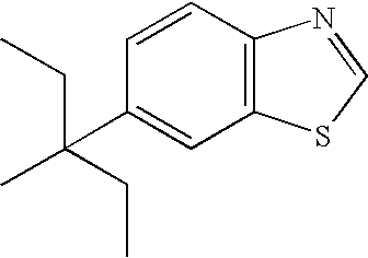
C1=CC2=C(C=C1C(C)(CC)CC)SC=N2
